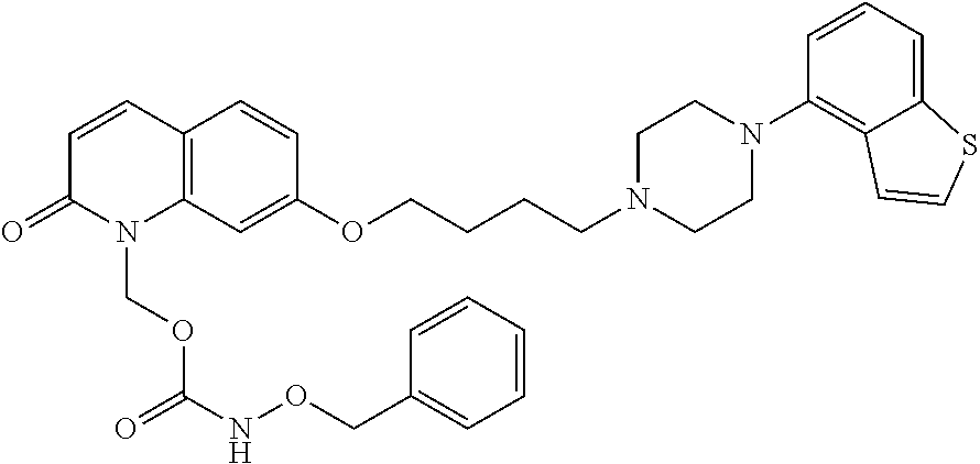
C12=C(C=CC(=O)N1COC(NOCC1=CC=CC=C1)=O)C=CC(OCCCCN1CCN(C3=C4C(=CC=C3)SC=C4)CC1)=C2
